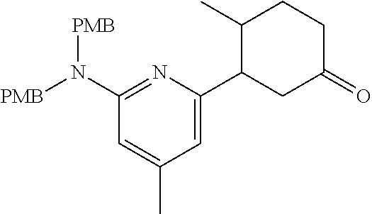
C1=C(C2CC(=O)CCC2C)N=C(N([PMB])[PMB])C=C1C
